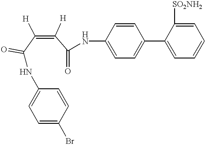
C(NC1=CC=C(Br)C=C1)(C(=C(C(=O)NC1=CC=C(C2=CC=CC=C2[SO2NH2])C=C1)[H])[H])=O
